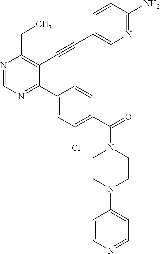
N1=CN=C(C2=CC(Cl)=C(C(=O)N3CCN(C4=CC=NC=C4)CC3)C=C2)C(C#CC2=CN=C(N)C=C2)=C1CC
